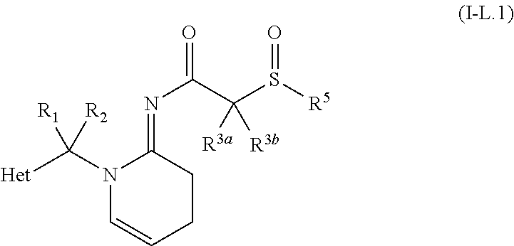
N1(C([R1])([Het])[R2])C=CCCC1=NC(C(S([R5])=O)([R3b])[R3a])=O
